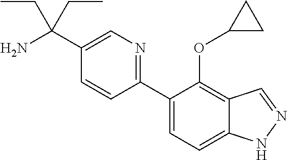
C1(C2=CC=C3C(=C2OC2CC2)C=NN3)=NC=C(C(N)(CC)CC)C=C1
